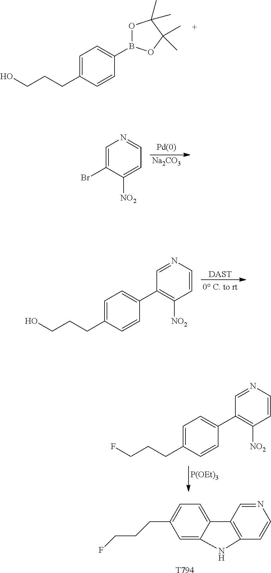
C1=C2C(=CC=C1CCCF)C1=C(C=CN=C1)N2.[T794].[Na2CO3].C1=C(Br)C([NO2])=CC=N1.[DAST].C1=C(CCCO)C=CC(C2=C([NO2])C=CN=C2)=C1.[P(OEt)3].C1=C(CCCF)C=CC(C2=C([NO2])C=CN=C2)=C1.C1=C(CCCO)C=CC(B2OC(C)(C)C(C)(C)O2)=C1
